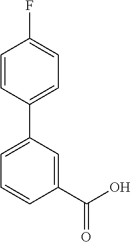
C1(C(O)=O)=CC(C2=CC=C(F)C=C2)=CC=C1
